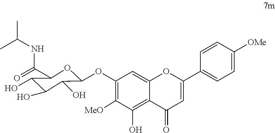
CC(NC(=O)C1OC(OC2=C([MeO])C(O)=C3C(=C2)OC(C2=CC=C([OMe])C=C2)=CC3=O)C(O)C(O)C1O)C
